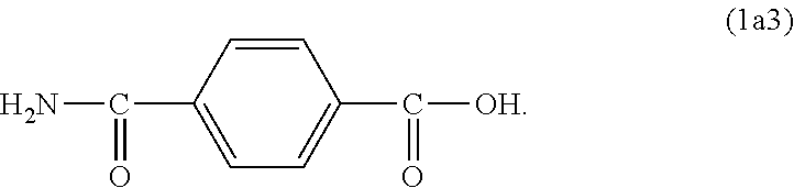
C1(C(N)=O)=CC=C(C([OH])=O)C=C1
